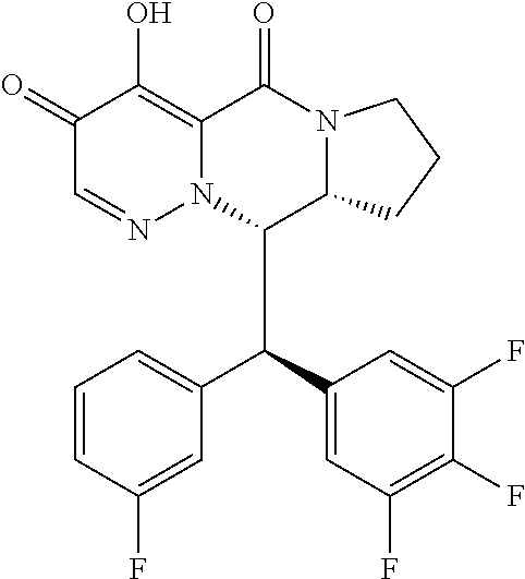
C1(=O)C=NN2C(=C1O)C(=O)N1C(C2C(C2=CC(F)=C(F)C(F)=C2)C2=CC=CC(F)=C2)CCC1
